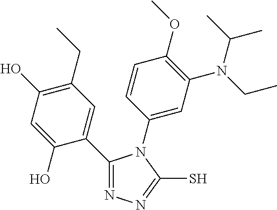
C1(CC)=C(O)C=C(O)C(C2=NN=C(S)N2C2=CC(N(CC)C(C)C)=C(OC)C=C2)=C1
